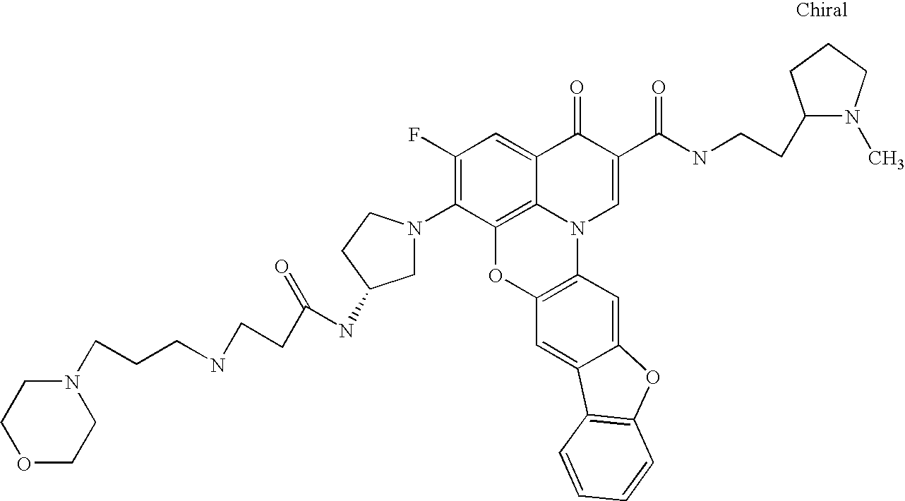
C1(F)=C(N2CC(NC(CCNCCCN3CCOCC3)=O)CC2)C2=C3C(=C1)C(=O)C(C(=O)NCCC1N(C)CCC1)=CN3C1=C(O2)C=C2C(=C1)OC1=C2C=CC=C1
